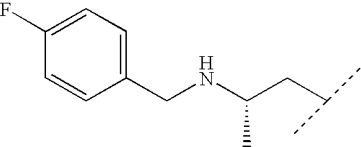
C1(CNC(CC(C)C)C)=CC=C(F)C=C1
